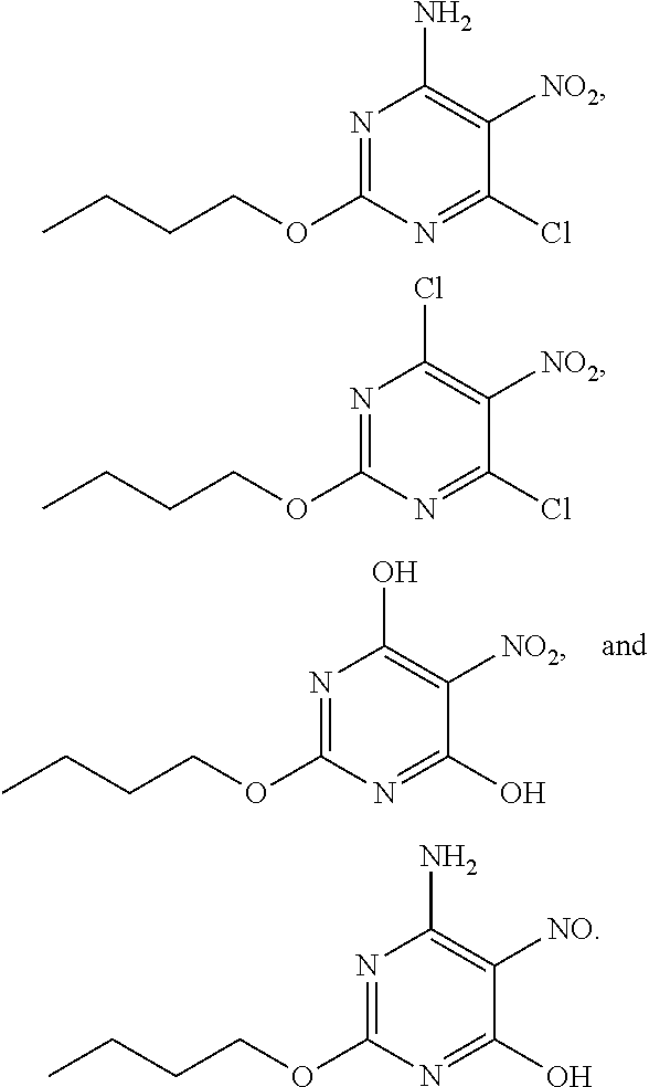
N1=C(OCCCC)N=C(O)C([NO2])=C1O.N1=C(OCCCC)N=C(Cl)C([NO2])=C1N.N1=C(OCCCC)N=C(Cl)C([NO2])=C1Cl.N1=C(OCCCC)N=C(O)C([NO])=C1N
